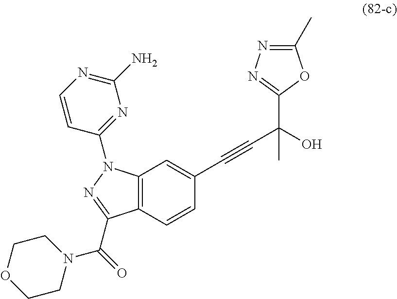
C1=C(C#CC(O)(C)C2=NN=C(C)O2)C=CC2=C1N(C1=NC(N)=NC=C1)N=C2C(=O)N1CCOCC1
